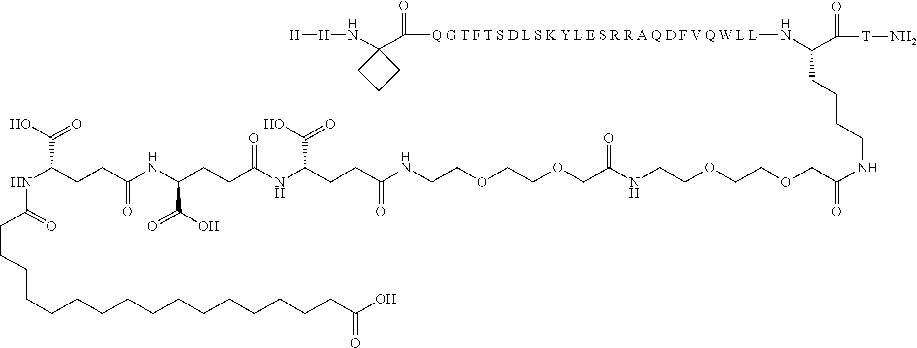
C(CCCCCCCCCCCCC(O)=O)CCCC(=O)NC(CCC(NC(CCC(NC(CCC(NCCOCCOCC(NCCOCCOCC(=O)NCCCCC([H N][Q G T F T S D L S K Y L E S R R A Q D F V Q W L L]C(=O)C1(N[H][H])CCC1)C([T]N)=O)=O)=O)C(O)=O)=O)C(O)=O)=O)C(O)=O
